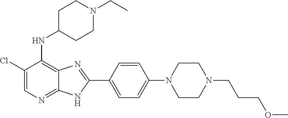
C1(Cl)=CN=C2C(=C1NC1CCN(CC)CC1)N=C(C1=CC=C(N3CCN(CCCOC)CC3)C=C1)N2
